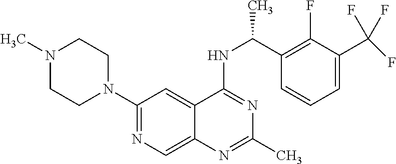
N1(C)CCN(C2=NC=C3C(=C2)C(NC(C2=C(F)C(C(F)(F)F)=CC=C2)C)=NC(C)=N3)CC1
